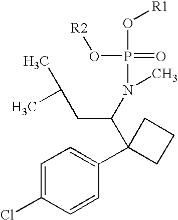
C1=C(Cl)C=CC(C2(C(N(C)P(=O)(O[R2])O[R1])CC(C)C)CCC2)=C1
